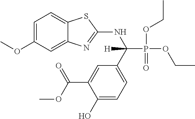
C1=C(OC)C=C2C(=C1)SC(NC(C1=CC=C(O)C(C(=O)OC)=C1)(P(OCC)(=O)OCC)[H])=N2
